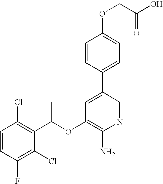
C1=CC(Cl)=C(C(OC2=C(N)N=CC(C3=CC=C(OCC(O)=O)C=C3)=C2)C)C(Cl)=C1F
